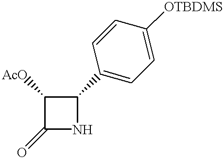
O=C1NC(C2=CC=C([OTBDMS])C=C2)C1[AcO]
